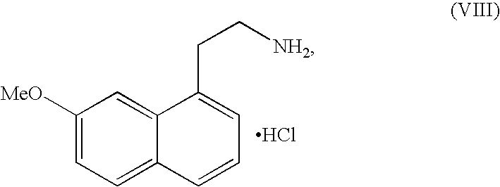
C1([MeO])=CC=C2C(=C1)C(CC[NH2])=CC=C2.Cl
